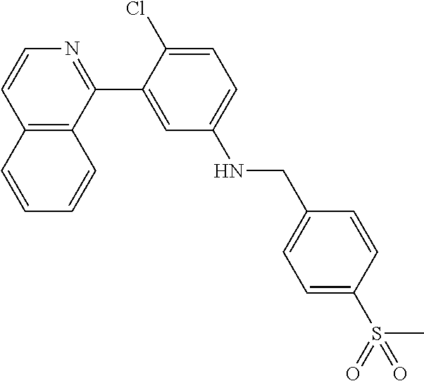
C12=C(C(C3=CC(NCC4=CC=C(S(C)(=O)=O)C=C4)=CC=C3Cl)=NC=C1)C=CC=C2
